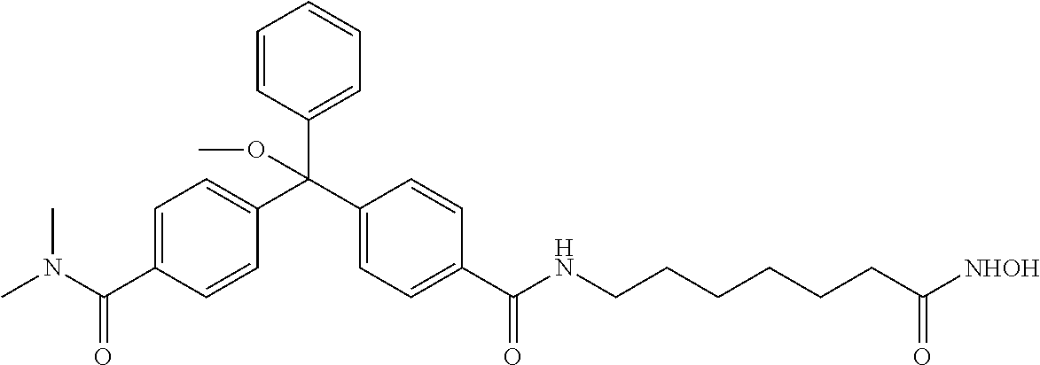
C1(C(C2=CC=C(C(N(C)C)=O)C=C2)(C2=CC=CC=C2)OC)=CC=C(C(=O)NCCCCCCC([NHOH])=O)C=C1
